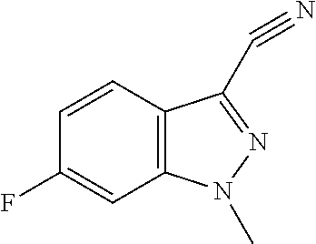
C12=C(C=CC(F)=C1)C(C#N)=NN2C
